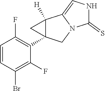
C1=CC(Br)=C(F)C(C23CN4C(=CNC4=S)C2([H])C3)=C1F
